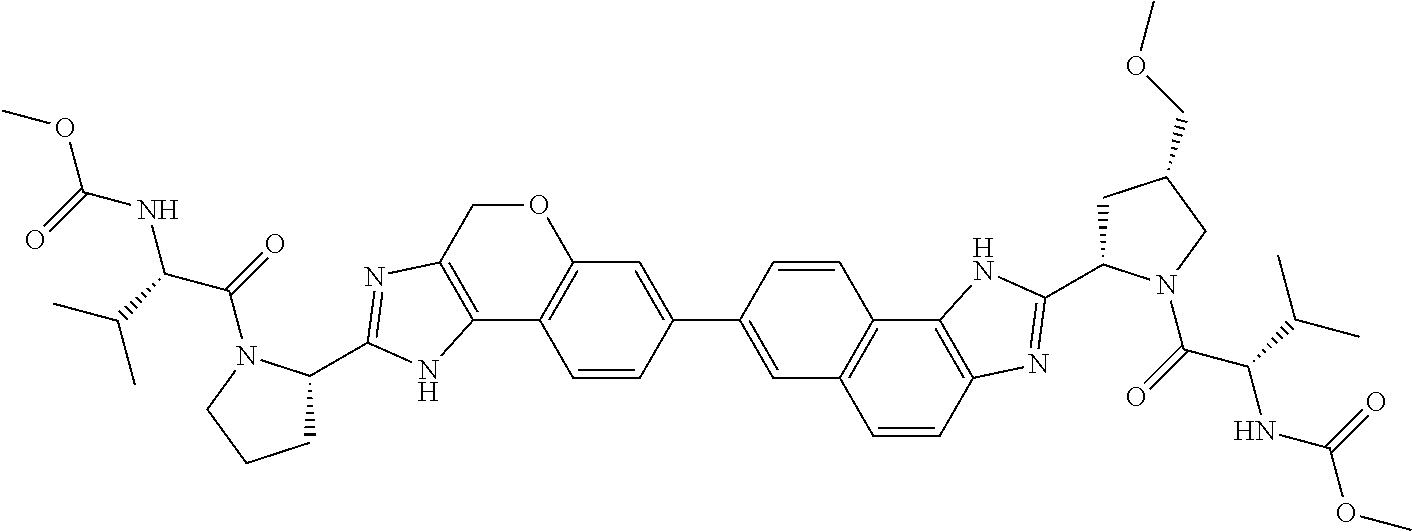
C1=CC2=C(C3=C1C=C(C1=CC4=C(C=C1)C1=C(CO4)N=C(C4CCCN4C(=O)C(C(C)C)NC(OC)=O)N1)C=C3)NC(C1CC(COC)CN1C(=O)C(C(C)C)NC(OC)=O)=N2
